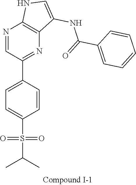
N1=CC(C2=CC=C(S(=O)(=O)C(C)C)C=C2)=NC2=C1NC=C2NC(C1=CC=CC=C1)=O
